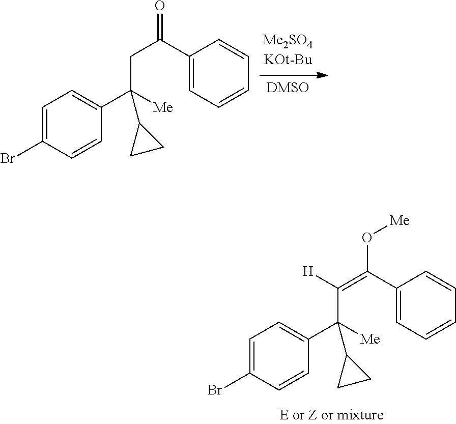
C1=C(Br)C=CC(C(C(=C(C2=CC=CC=C2)O[Me])[H])([Me])C2CC2)=C1.C1=C(Br)C=CC(C(CC(C2=CC=CC=C2)=O)([Me])C2CC2)=C1
